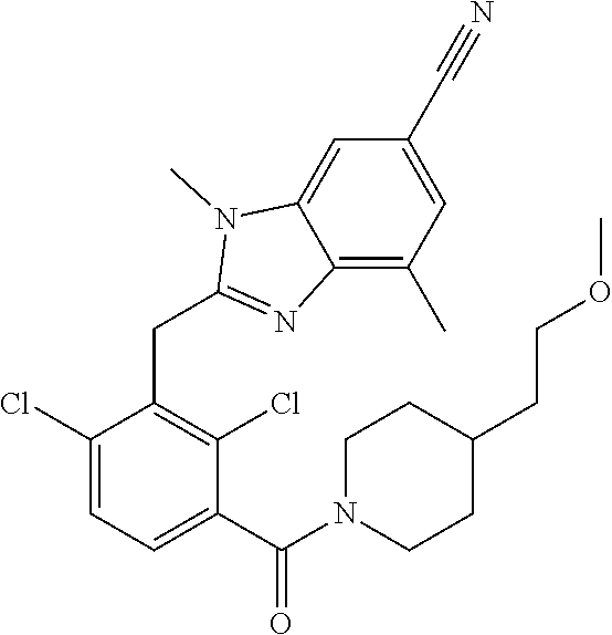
C1(Cl)=CC=C(C(=O)N2CCC(CCOC)CC2)C(Cl)=C1CC1=NC2=C(C)C=C(C#N)C=C2N1C
